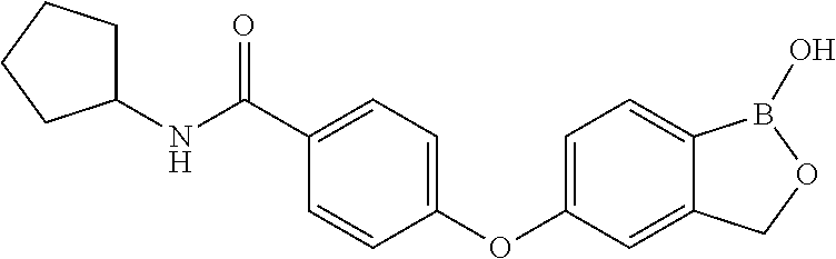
C1=C(C(NC2CCCC2)=O)C=CC(OC2=CC=C3C(=C2)COB3O)=C1
